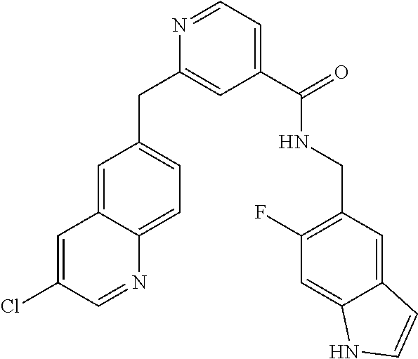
C1=C(Cl)C=NC2=CC=C(CC3=CC(C(=O)NCC4=C(F)C=C5C(=C4)C=CN5)=CC=N3)C=C12
